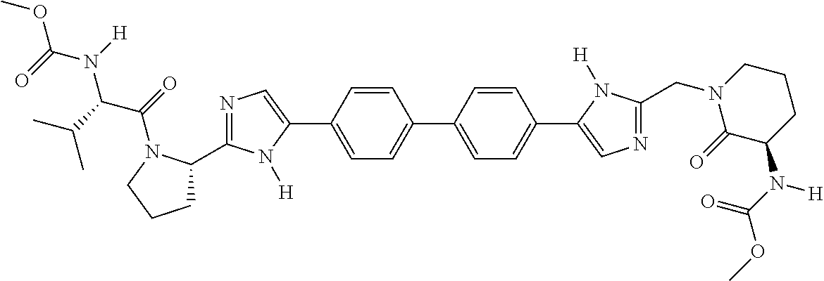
C1=CC(C2=CN=C(C3CCCN3C(=O)C(C(C)C)N([H])C(=O)OC)N2[H])=CC=C1C1=CC=C(C2=CN=C(CN3C(=O)C(N(C(=O)OC)[H])CCC3)N2[H])C=C1
